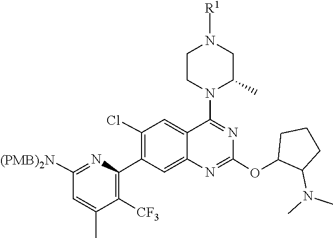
C1(OC2C(N(C)C)CCC2)=NC2=CC(C3=C([CF3])C(C)=CC([(PMB)2N])=N3)=C(Cl)C=C2C(N2CCN([R1])CC2C)=N1
